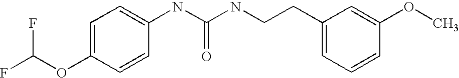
FC(OC1=CC=C(NC(NCCC2=CC=CC(OC)=C2)=O)C=C1)F
